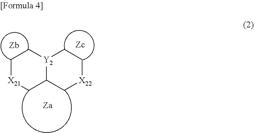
C1[X21]CC2[Y2](C1)CC[X22]C2
